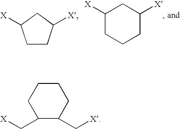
C1CC([X])CC1[X].C1([X])CCCC([X])C1.C1C(C[X])C(C[X])CCC1
